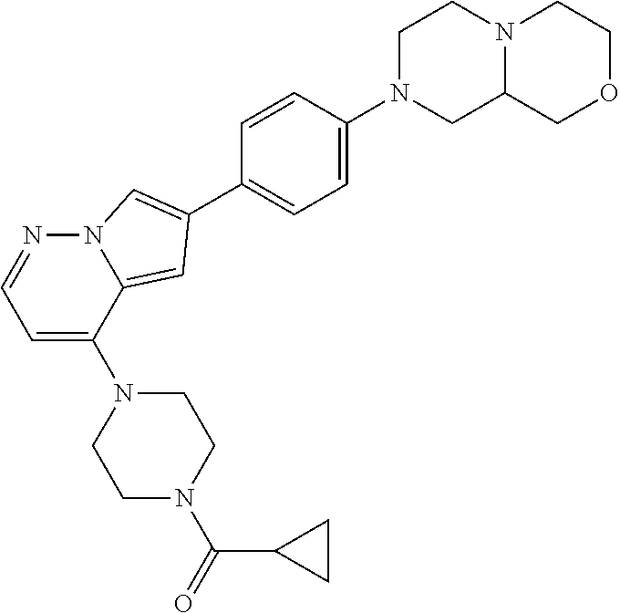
N1(C2=CC=NN3C2=CC(C2=CC=C(N4CCN5C(C4)COCC5)C=C2)=C3)CCN(C(=O)C2CC2)CC1
